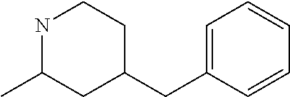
N1C(C)CC(CC2=CC=CC=C2)CC1
